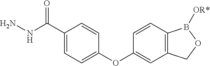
C1=CC(OC2=CC3=C(C=C2)B([OR*])OC3)=CC=C1C(=O)NN
